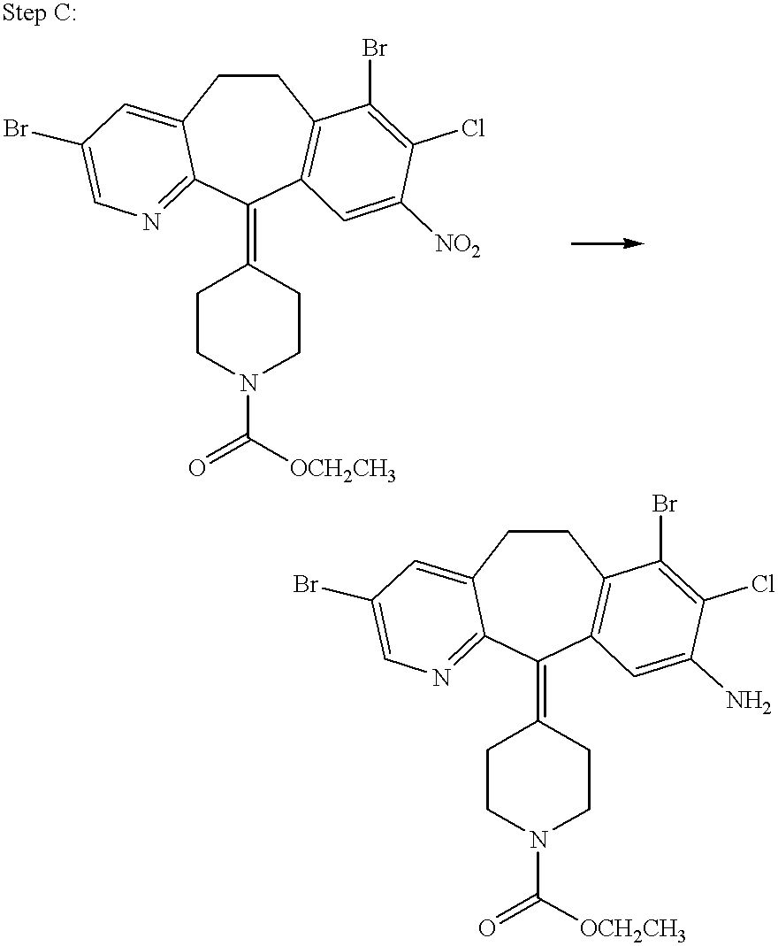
C1CC2=CC(Br)=CN=C2C(=C2CCN(C(=O)[OCH2CH3])CC2)C2=C1C(Br)=C(Cl)C([NO2])=C2.C1CC2=CC(Br)=CN=C2C(=C2CCN(C(=O)[OCH2CH3])CC2)C2=C1C(Br)=C(Cl)C(N)=C2
